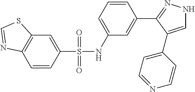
C1=CC=C(NS(=O)(C2=CC3=C(C=C2)N=CS3)=O)C=C1C1=NNC=C1C1=CC=NC=C1
